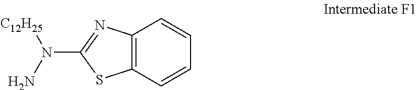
C12=C(C=CC=C1)SC(N(N)[C12H25])=N2
